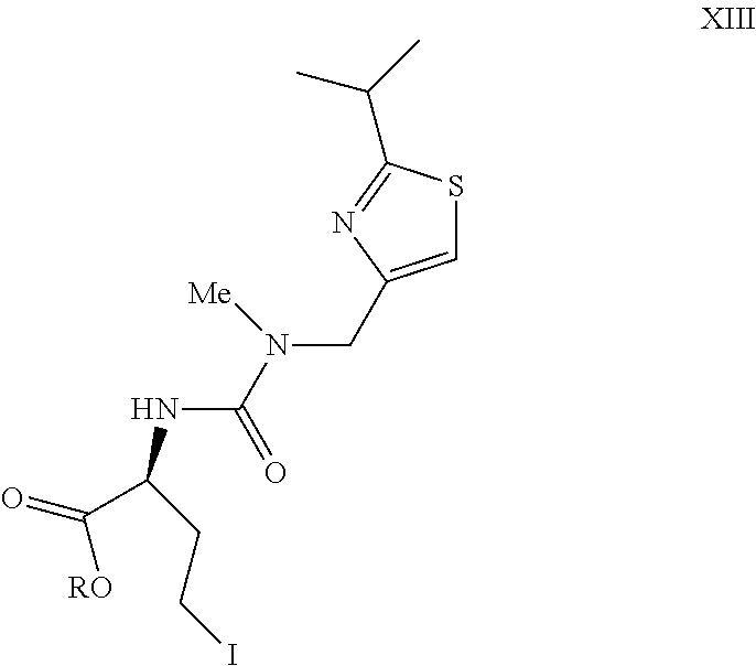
S1C=C(CN(C(NC(C([RO])=O)CCI)=O)[Me])N=C1C(C)C
